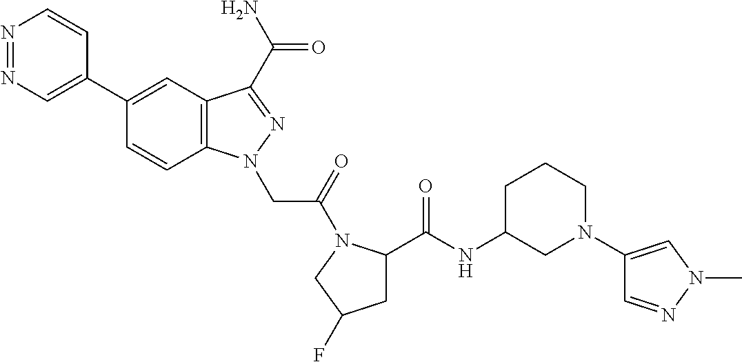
N1=NC=C(C2=CC3=C(C=C2)N(CC(=O)N2C(C(NC4CCCN(C5=CN(C)N=C5)C4)=O)CC(F)C2)N=C3C(N)=O)C=C1
